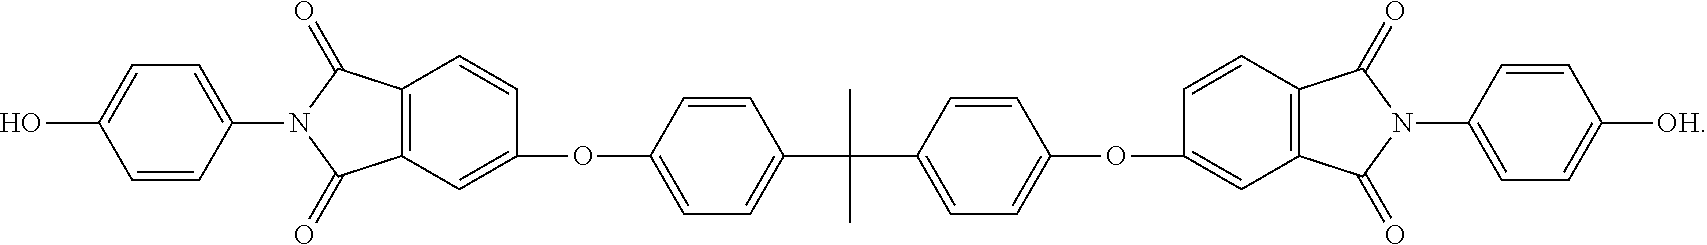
C1=CC(N2C(=O)C3=C(C2=O)C=CC(OC2=CC=C(C(C4=CC=C(OC5=CC6=C(C=C5)C(=O)N(C5=CC=C([OH])C=C5)C6=O)C=C4)(C)C)C=C2)=C3)=CC=C1O
